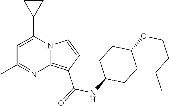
C1=C(C2CC2)N2C(=C(C(=O)NC3CCC(OCCCC)CC3)C=C2)N=C1C
